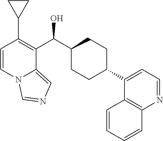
C1=CN2C(=CN=C2)C(C(C2CCC(C3=CC=NC4=C3C=CC=C4)CC2)O)=C1C1CC1
